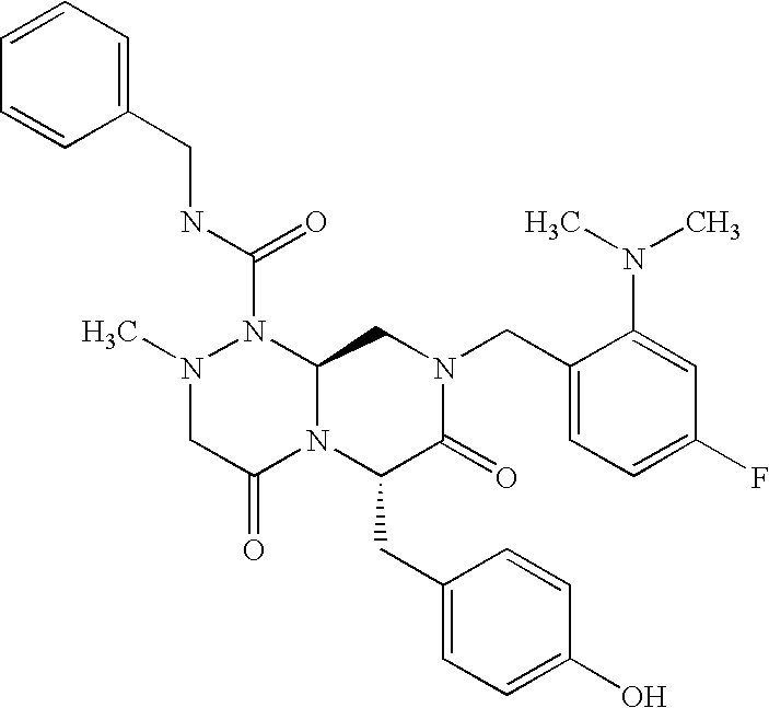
N1(C)CC(=O)N2C(N1C(NCC1=CC=CC=C1)=O)CN(CC1=CC=C(F)C=C1N(C)C)C(=O)C2CC1=CC=C(O)C=C1
